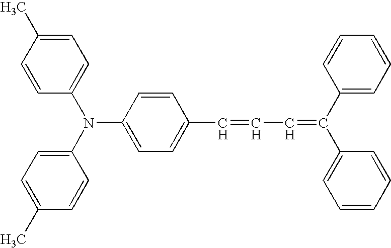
C1=C(C=CC=C(C2=CC=CC=C2)C2=CC=CC=C2)C=CC(N(C2=CC=C(C)C=C2)C2=CC=C(C)C=C2)=C1
